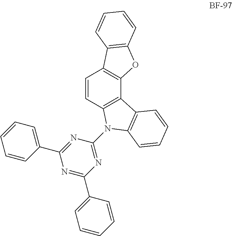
C1=CC2=C(C3=C1C1=C(O3)C=CC=C1)C1=C(N2C2=NC(C3=CC=CC=C3)=NC(C3=CC=CC=C3)=N2)C=CC=C1
